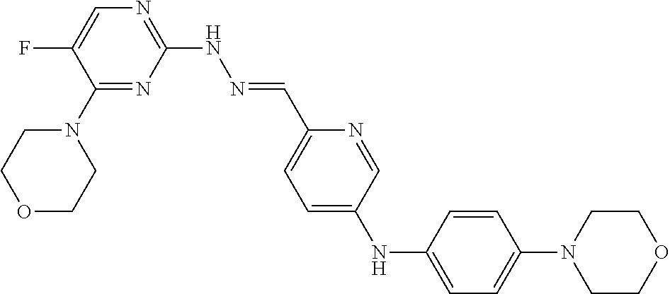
C1(N2CCOCC2)=NC(NN=CC2=CC=C(NC3=CC=C(N4CCOCC4)C=C3)C=N2)=NC=C1F
